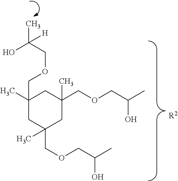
C1(C)(COCC(C)(O)[H])CC(COCC(C)O)(C)CC(COCC(C)O)(C)C1.[R2]
